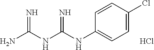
NC(NC(NC1=CC=C(Cl)C=C1)=N)=N.Cl
